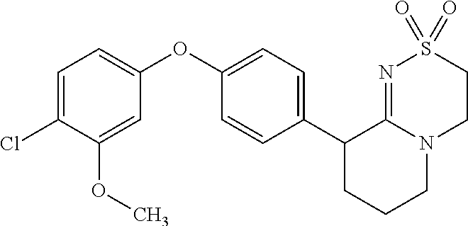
C1(C2=CC=C(OC3=CC=C(Cl)C(OC)=C3)C=C2)CCCN2C1=NS(=O)(=O)CC2
